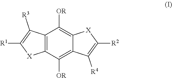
C12=C(C([OR])=C3C(=C1[OR])[X]C([R2])=C3[R4])[X]C([R1])=C2[R3]
